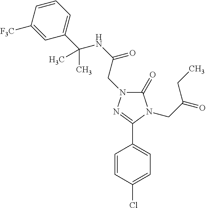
C1(Cl)=CC=C(C2=NN(CC(NC(C)(C3=CC=CC([F3C])=C3)C)=O)C(=O)N2CC(=O)CC)C=C1
